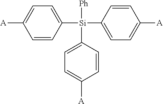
C1([Si](C2=CC=C([A])C=C2)([Ph])C2=CC=C([A])C=C2)=CC=C([A])C=C1
